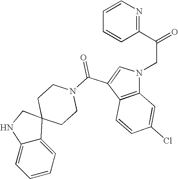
N1C2=CC=CC=C2C2(C1)CCN(C(=O)C1=CN(CC(=O)C3=NC=CC=C3)C3=C1C=CC(Cl)=C3)CC2
